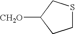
[CH2O]C1CCSC1
